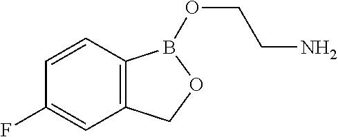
C12=C(C=CC(F)=C1)B(OCCN)OC2
